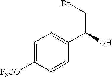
C1=C([F3CO])C=CC(C(O)CBr)=C1
